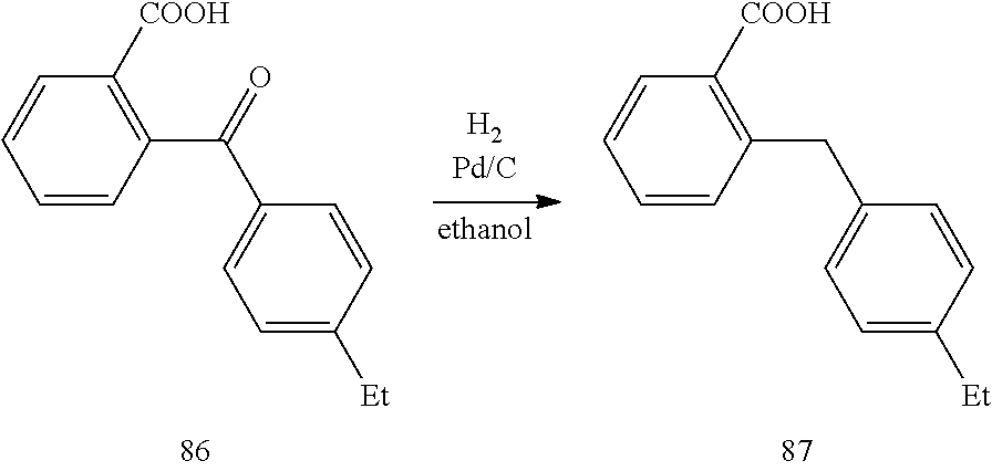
C1=CC(CC2=CC=C([Et])C=C2)=C([COOH])C=C1.C1=CC(C(=O)C2=CC=C([Et])C=C2)=C([COOH])C=C1
